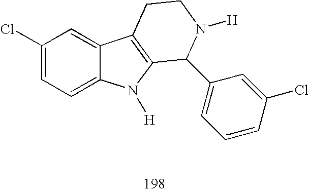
C1(Cl)=CC=C2C(=C1)C1=C(N2[H])C(C2=CC=CC(Cl)=C2)N([H])CC1
